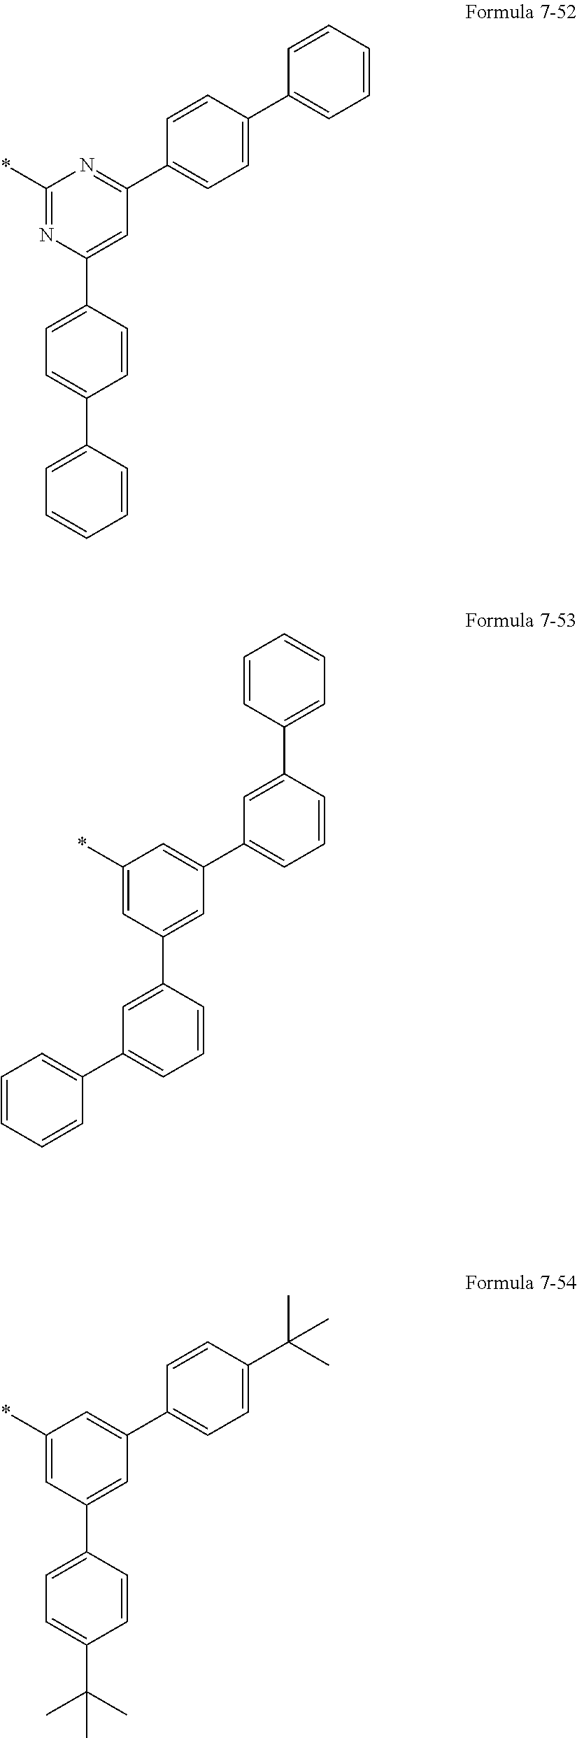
C1(*)=NC(C2=CC=C(C3=CC=CC=C3)C=C2)=CC(C2=CC=C(C3=CC=CC=C3)C=C2)=N1.C1=CC=CC(C2=CC=CC(C3=CC(C4=CC=CC(C5=CC=CC=C5)=C4)=CC(*)=C3)=C2)=C1.C1(*)=CC(C2=CC=C(C(C)(C)C)C=C2)=CC(C2=CC=C(C(C)(C)C)C=C2)=C1
